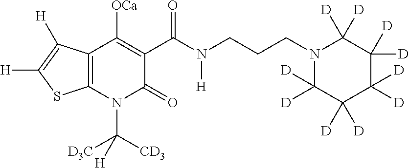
C12=C(N(C([CD3])([D3C])[H])C(=O)C(C(N(CCCN3C([D])([D])C([D])([D])C([D])([D])C([D])([D])C3([D])[D])[H])=O)=C1[OCa])SC([H])=C2[H]
